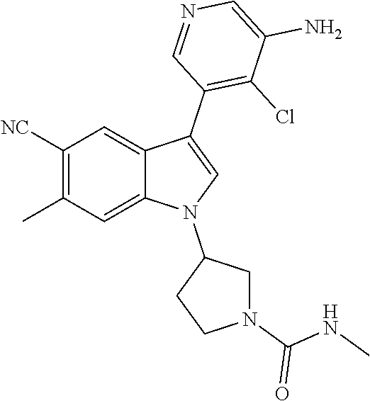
C1([NC])=C(C)C=C2C(=C1)C(C1=C(Cl)C(N)=CN=C1)=CN2C1CCN(C(NC)=O)C1
